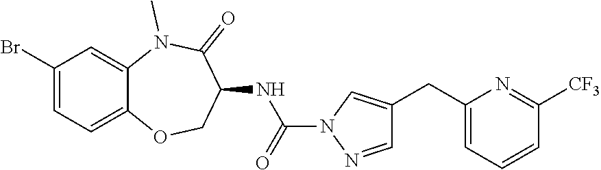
BrC1=CC=C2C(=C1)N(C)C(=O)C(NC(=O)N1N=CC(CC3=CC=CC([CF3])=N3)=C1)CO2
